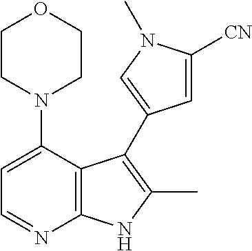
C1=C(N2CCOCC2)C2=C(N=C1)NC(C)=C2C1=CN(C)C([CN])=C1
